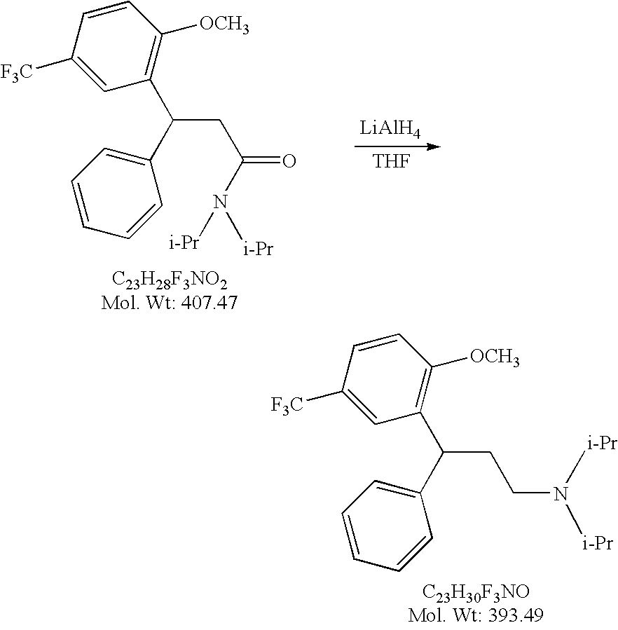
C1(C(C2=CC=CC=C2)CCN([i-Pr])[i-Pr])=C([OCH3])C=CC([F3C])=C1.C1(C(C2=CC=CC=C2)CC(=O)N([i-Pr])[i-Pr])=C([OCH3])C=CC([F3C])=C1.[THF].[LiAlH4]
